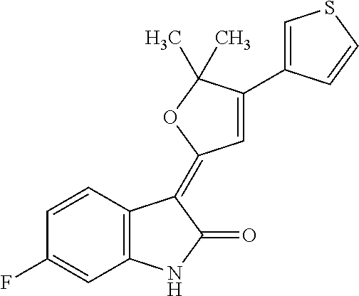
C1=CC(F)=CC2=C1C(=C1C=C(C3=CSC=C3)C(C)(C)O1)C(=O)N2
